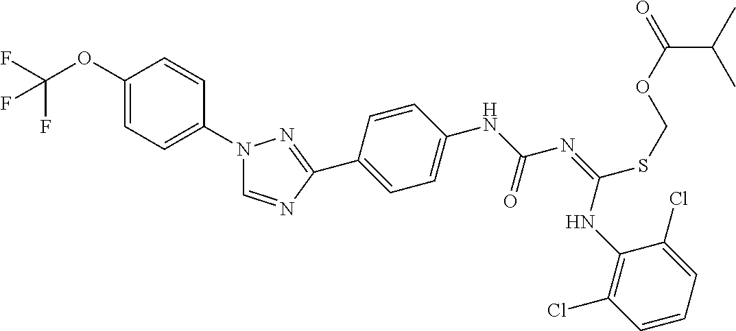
C1(OC(F)(F)F)=CC=C(N2C=NC(C3=CC=C(NC(N=C(NC4=C(Cl)C=CC=C4Cl)SCOC(C(C)C)=O)=O)C=C3)=N2)C=C1
